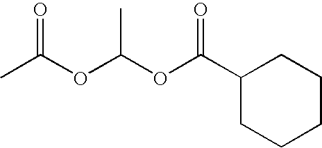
C1(C(=O)OC(C)OC(C)=O)CCCCC1
